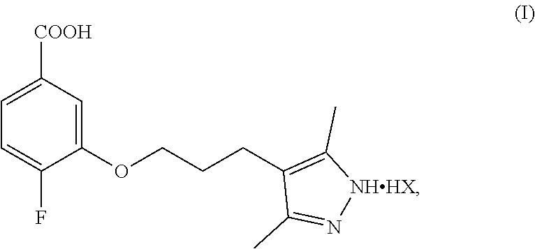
C1=C([COOH])C=C(OCCCC2=C(C)[NHHX]N=C2C)C(F)=C1
